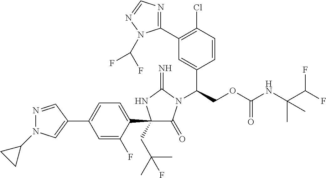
C1(C2=CC=C(C3(CC(C)(C)F)C(=O)N(C(COC(NC(C(F)F)(C)C)=O)C4=CC(C5=NC=NN5C(F)F)=C(Cl)C=C4)C(=N)N3)C(F)=C2)=CN(C2CC2)N=C1
